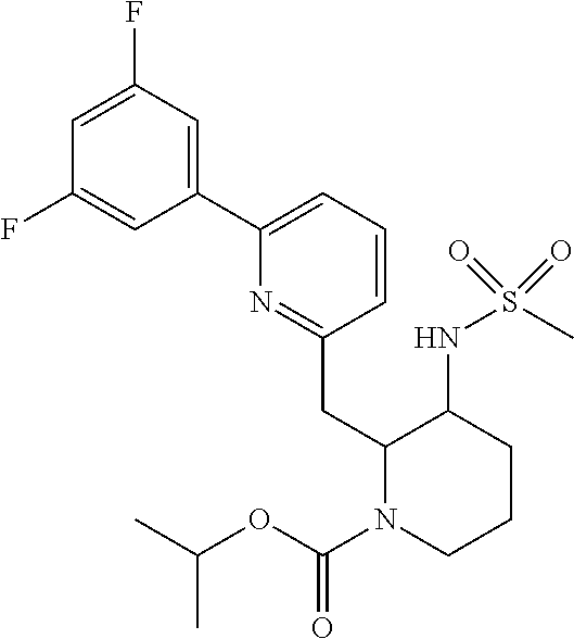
C1=C(F)C=C(C2=CC=CC(CC3N(C(OC(C)C)=O)CCCC3NS(C)(=O)=O)=N2)C=C1F
